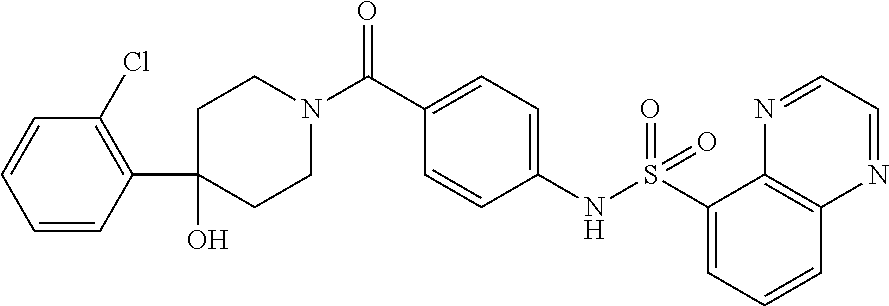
N(C1=CC=C(C(N2CCC(O)(C3=C(Cl)C=CC=C3)CC2)=O)C=C1)S(C1=CC=CC2=C1N=CC=N2)(=O)=O
